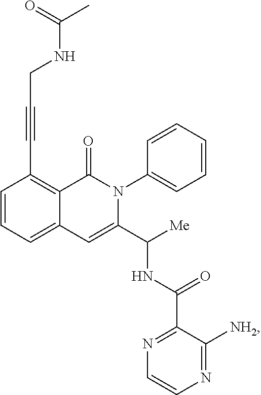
C12=CC=CC(C#CCNC(C)=O)=C1C(=O)N(C1=CC=CC=C1)C(C([Me])NC(C1=NC=CN=C1[NH2])=O)=C2
